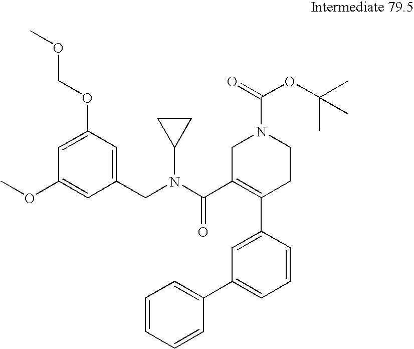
C1(CN(C(C2=C(C3=CC(C4=CC=CC=C4)=CC=C3)CCN(C(=O)OC(C)(C)C)C2)=O)C2CC2)=CC(OCOC)=CC(OC)=C1
